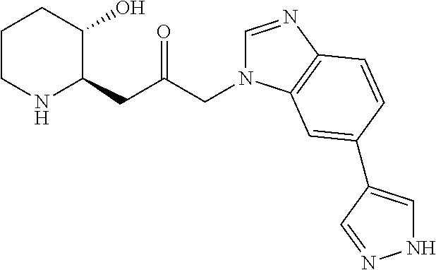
C1CNC(CC(=O)CN2C=NC3=C2C=C(C2=CNN=C2)C=C3)C(O)C1
